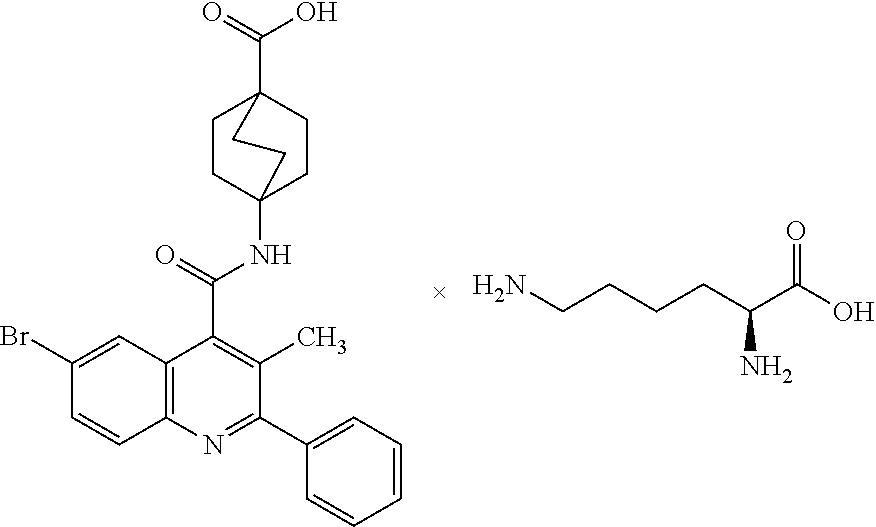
C1CC2(NC(C3=C(C)C(C4=CC=CC=C4)=NC4=C3C=C(Br)C=C4)=O)CCC1(C(=O)O)CC2.NCCCCC(C(O)=O)N
